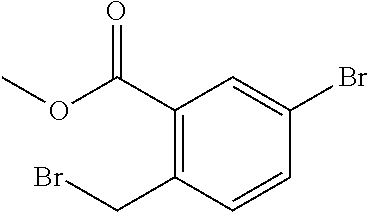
C1(C(OC)=O)=C(CBr)C=CC(Br)=C1
